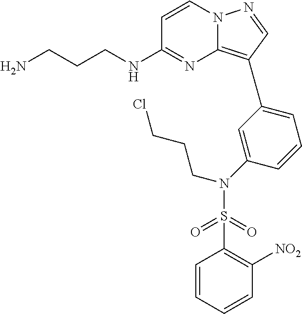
NCCCNC1=NC2=C(C3=CC=CC(N(S(C4=C([NO2])C=CC=C4)(=O)=O)CCCCl)=C3)C=NN2C=C1
